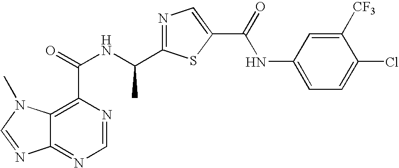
C12=NC=NC(C(=O)NC(C3=NC=C(C(=O)NC4=CC=C(Cl)C([CF3])=C4)S3)C)=C1N(C)C=N2
